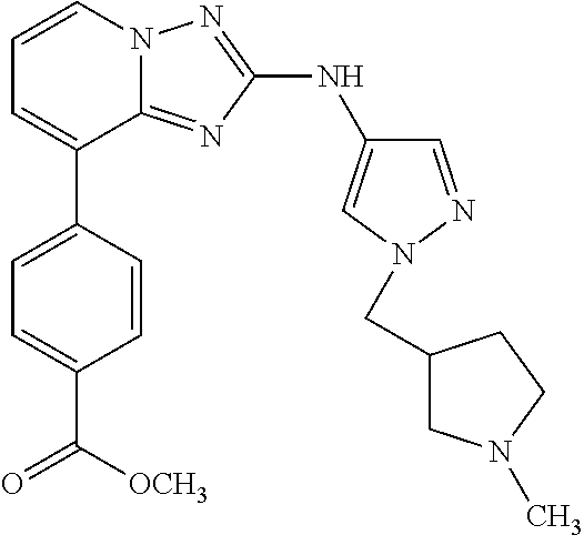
C1=C(C2=CC=CN3C2=NC(NC2=CN(CC4CN(C)CC4)N=C2)=N3)C=CC(C([OCH3])=O)=C1
